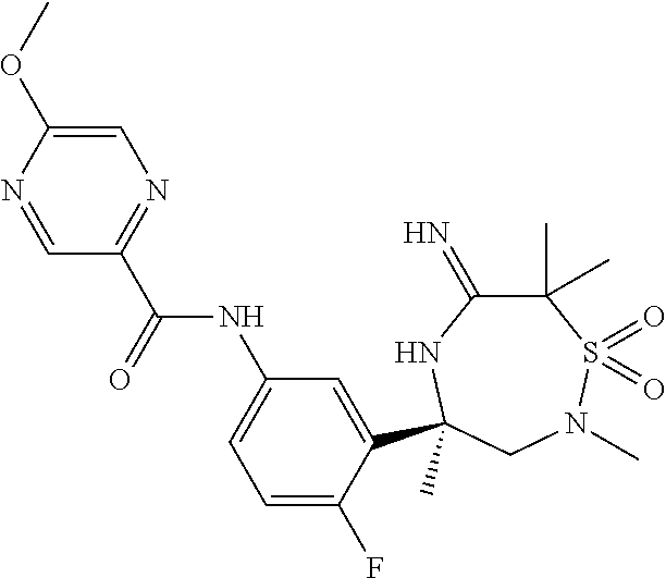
N1=CC(C(=O)NC2=CC=C(F)C(C3(C)NC(=N)C(C)(C)S(=O)(=O)N(C)C3)=C2)=NC=C1OC
